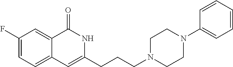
C1(F)=CC=C2C(=C1)C(=O)NC(CCCN1CCN(C3=CC=CC=C3)CC1)=C2
